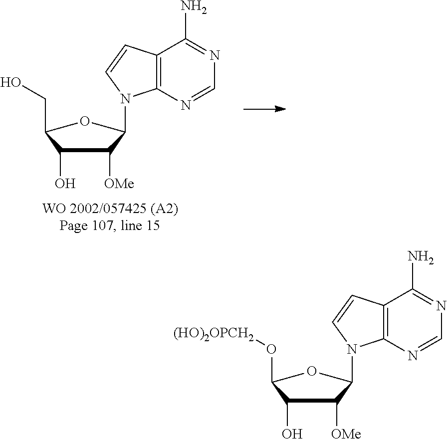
C1([OMe])C(O)C(O[(HO)2OPCH2])OC1N1C2=C(C=C1)C(N)=NC=N2.C1([OMe])C(O)C(CO)OC1N1C2=C(C=C1)C(N)=NC=N2
